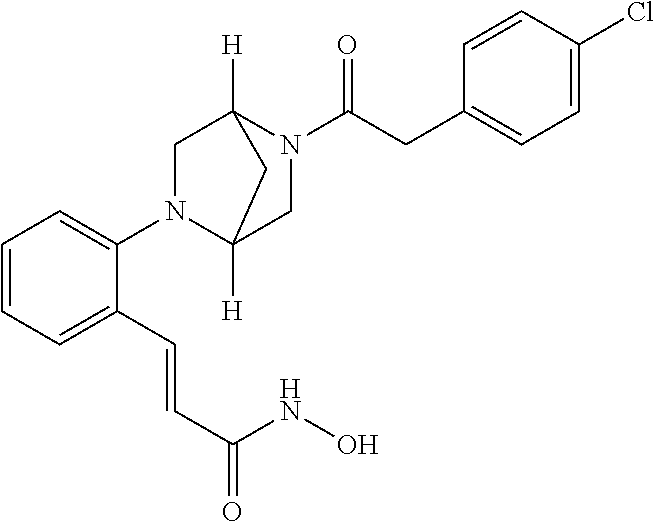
C1=C(Cl)C=CC(CC(N2C3([H])CN(C4=CC=CC=C4C=CC(=O)NO)C([H])(C2)C3)=O)=C1
